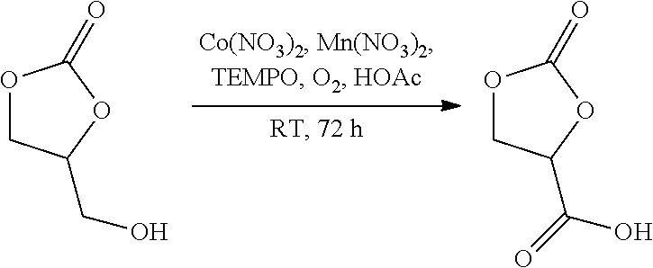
O1CC(CO)OC1=O.O1CC(C(O)=O)OC1=O
